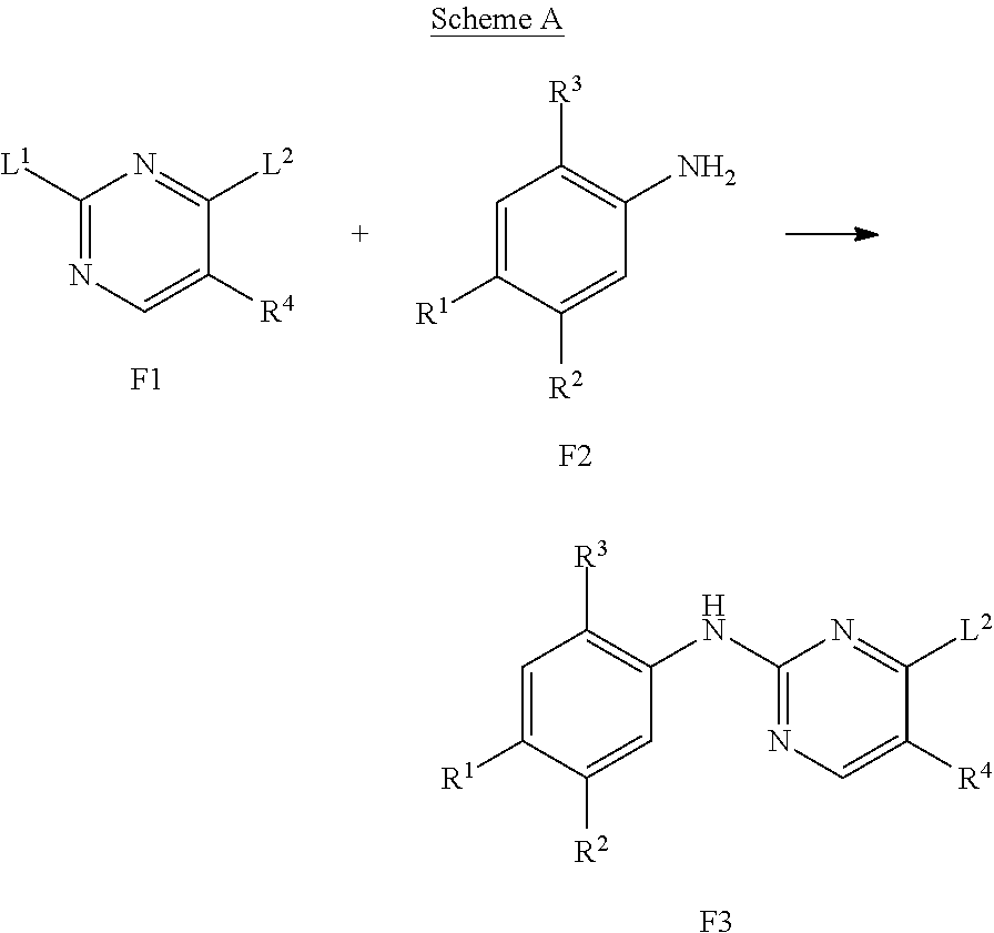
C1([L1])=NC=C([R4])C([L2])=N1.[F1].C1=C([R1])C([R2])=CC(N)=C1[R3].[F2].C1=C([R1])C([R2])=CC(NC2=NC=C([R4])C([L2])=N2)=C1[R3].[F3]
